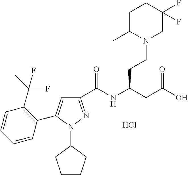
C1(C(NC(CC(O)=O)CCN2CC(F)(F)CCC2C)=O)=NN(C2CCCC2)C(C2=C(C(C)(F)F)C=CC=C2)=C1.Cl
